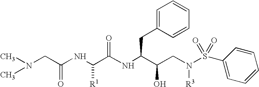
C(NC(C(CN(S(C1=CC=CC=C1)(=O)=O)[R3])O)CC1=CC=CC=C1)(C(NC(CN(C)C)=O)[R1])=O
